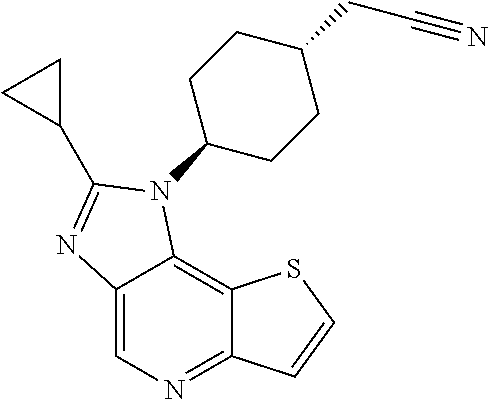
C1(CC#N)CCC(N2C3=C4C(=NC=C3N=C2C2CC2)C=CS4)CC1
